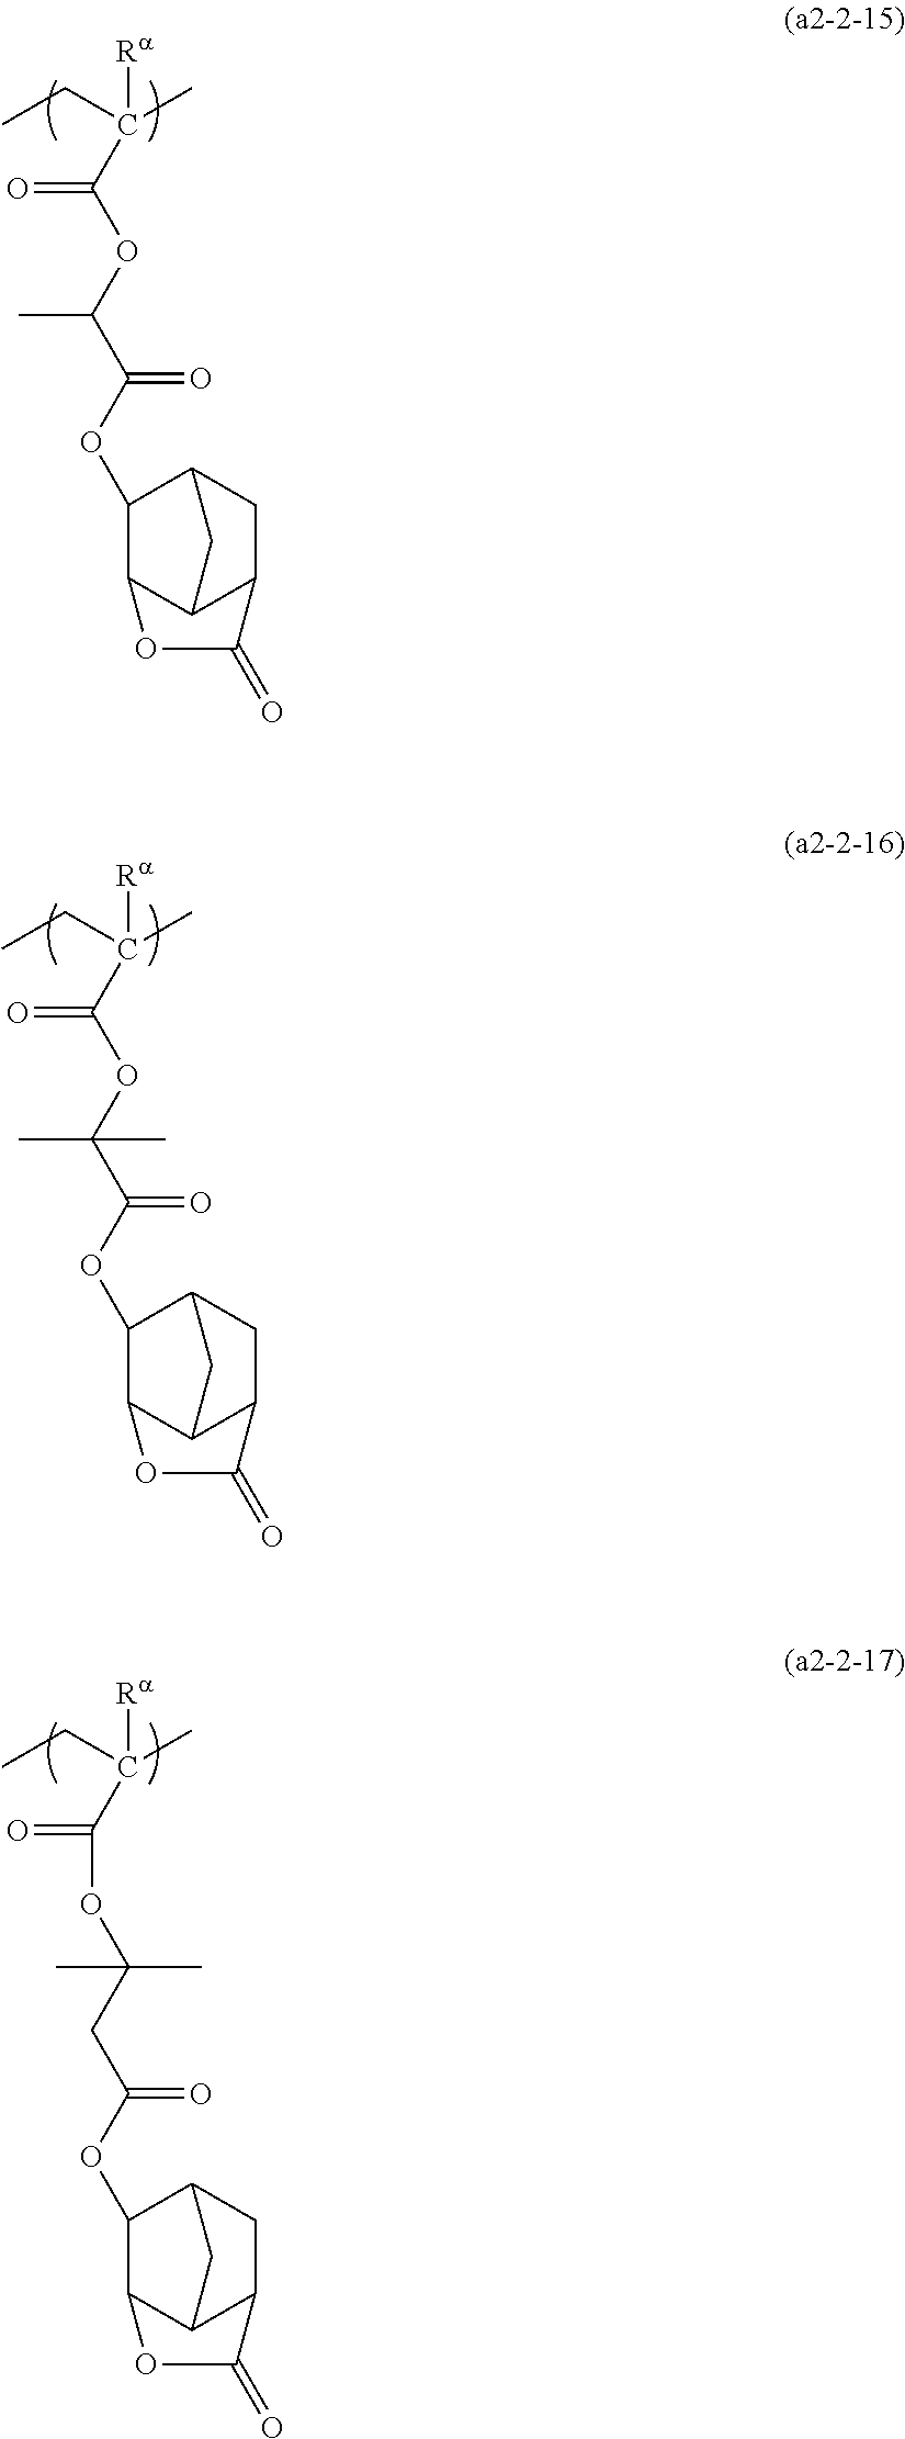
CCC(C)([Ra])C(OC(C(OC1C2C3C(CC1C3)C(=O)O2)=O)C)=O.CCC(C)([Ra])C(OC(C(OC1C2C3C(CC1C3)C(=O)O2)=O)(C)C)=O.CCC(C)([Ra])C(=O)OC(CC(OC1C2C3C(CC1C3)C(=O)O2)=O)(C)C
